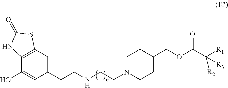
C12=C(C=C(CCNCCN3CCC(COC(C([R1])([R2])[R3])=O)CC3)C=C1O)SC(=O)N2
